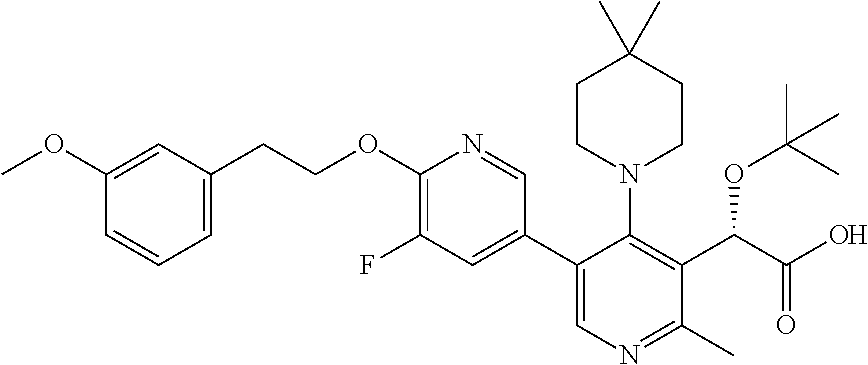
O(C1=C(F)C=C(C2=CN=C(C)C(C(C(O)=O)OC(C)(C)C)=C2N2CCC(C)(C)CC2)C=N1)CCC1=CC=CC(OC)=C1
